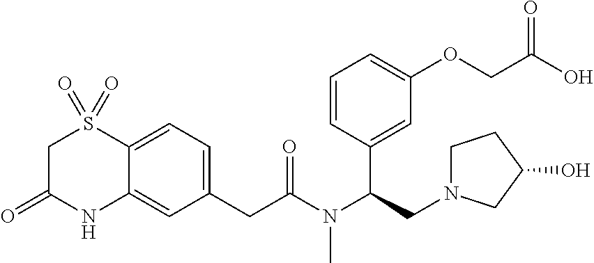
C1(CC(N(C(CN2CCC(O)C2)C2=CC(OCC(O)=O)=CC=C2)C)=O)=CC=C2C(=C1)NC(=O)CS2(=O)=O
